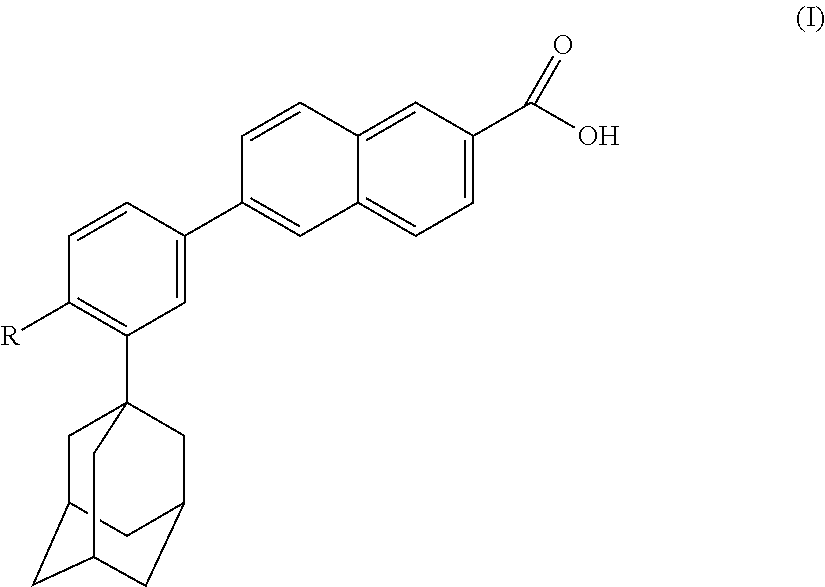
C1=C(C2=CC3=CC=C(C(O)=O)C=C3C=C2)C=CC([R])=C1C12CC3CC(CC(C1)C3)C2
